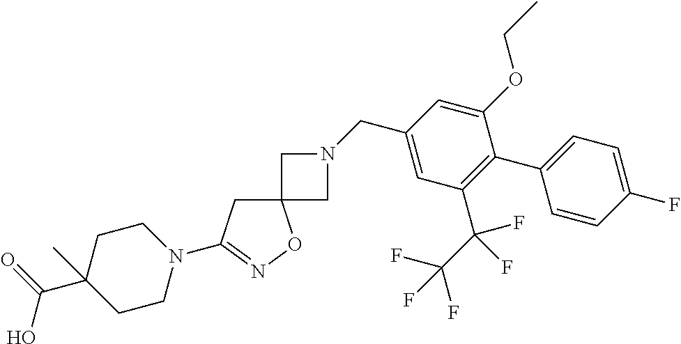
C12(CC(N3CCC(C(=O)O)(C)CC3)=NO1)CN(CC1=CC(C(C(F)(F)F)(F)F)=C(C3=CC=C(F)C=C3)C(OCC)=C1)C2
